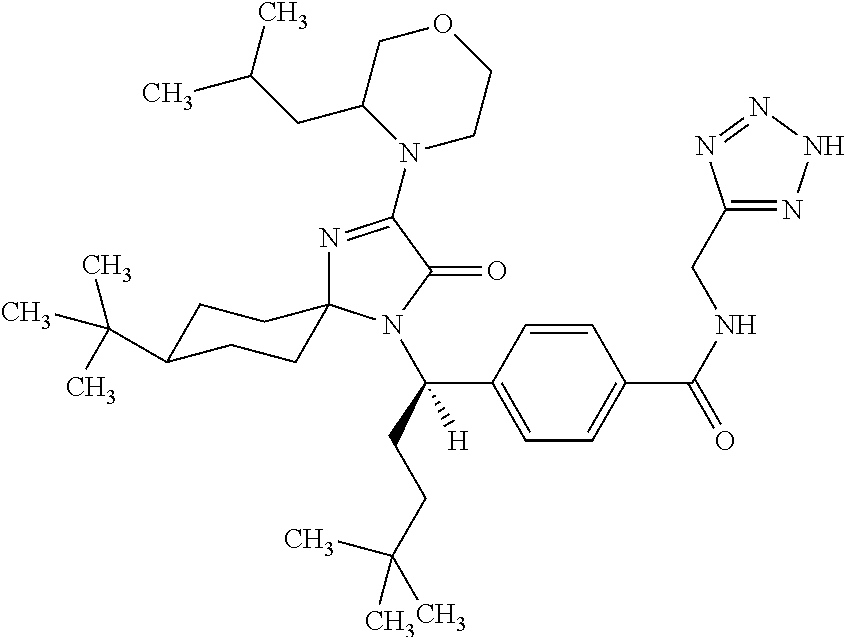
N1=C(N2CCOCC2CC(C)C)C(=O)N(C(C2=CC=C(C(NCC3=NNN=N3)=O)C=C2)(CCC(C)(C)C)[H])C12CCC(C(C)(C)C)CC2
